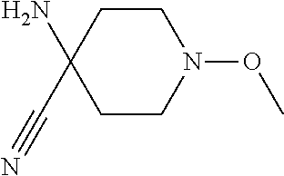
C1CN(OC)CCC1(N)C#N
